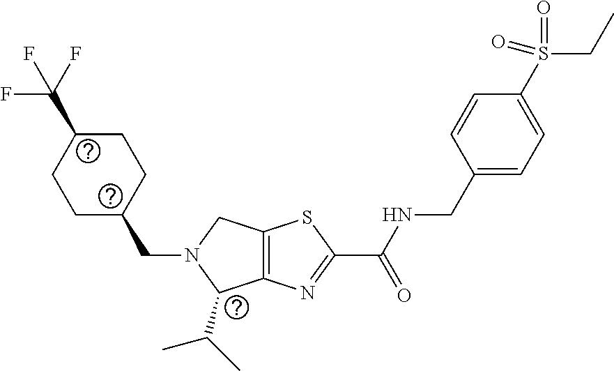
C1C(CN2C(C(C)C)C3=C(C2)SC(C(NCC2=CC=C(S(CC)(=O)=O)C=C2)=O)=N3)CCC(C(F)(F)F)C1
